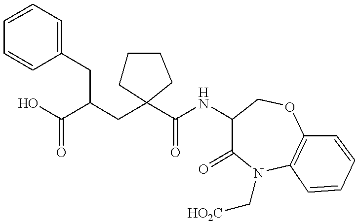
C1=CC=CC(CC(C(=O)O)CC2(C(NC3C(=O)N(C[HO2C])C4=C(OC3)C=CC=C4)=O)CCCC2)=C1
